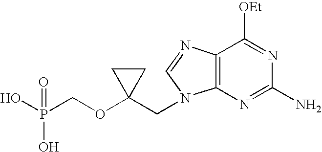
OP(COC1(CN2C3=C(C([OEt])=NC(N)=N3)N=C2)CC1)(O)=O
